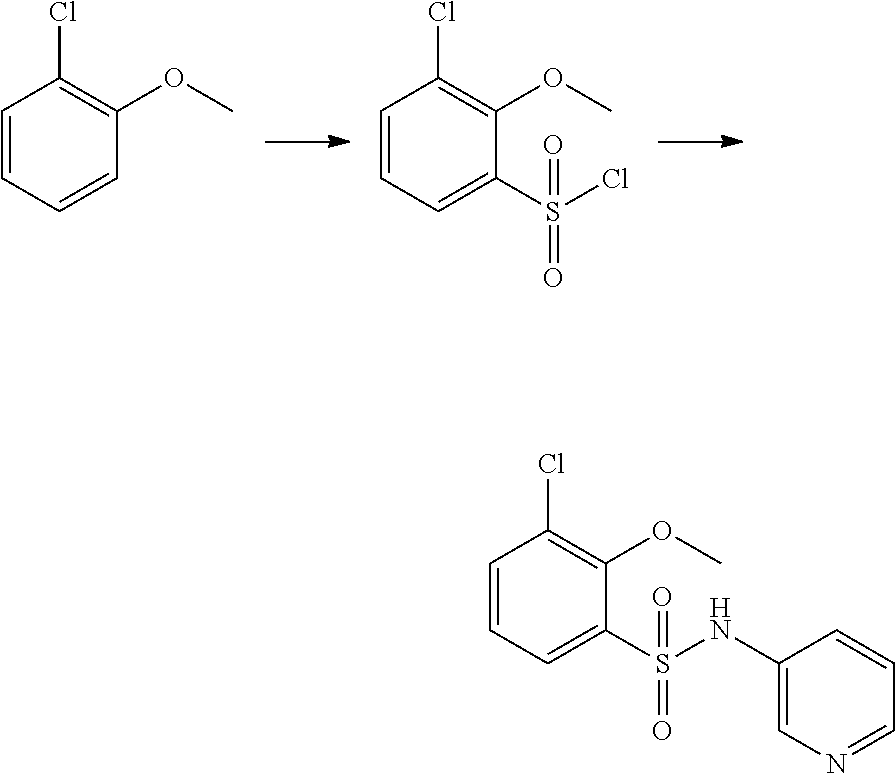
C1=CC=C(S(Cl)(=O)=O)C(OC)=C1Cl.C1=CC=CC(OC)=C1Cl.C1=CC=C(S(NC2=CN=CC=C2)(=O)=O)C(OC)=C1Cl
